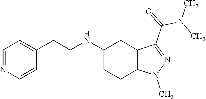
C1(NCCC2=CC=NC=C2)CCC2=C(C1)C(C(N(C)C)=O)=NN2C
